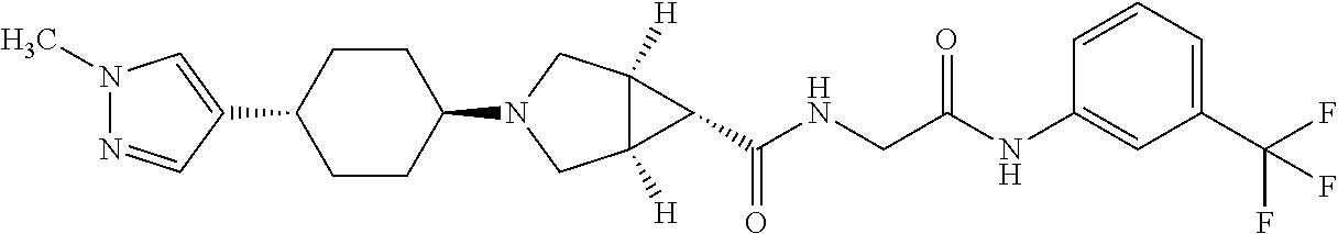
C1(C2CCC(N3CC4([H])C([H])(C3)C4C(NCC(NC3=CC(C(F)(F)F)=CC=C3)=O)=O)CC2)=CN(C)N=C1
